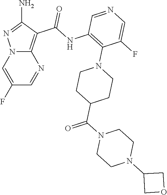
C1=NC2=C(C(=O)NC3=C(N4CCC(C(N5CCN(C6COC6)CC5)=O)CC4)C(F)=CN=C3)C(N)=NN2C=C1F
